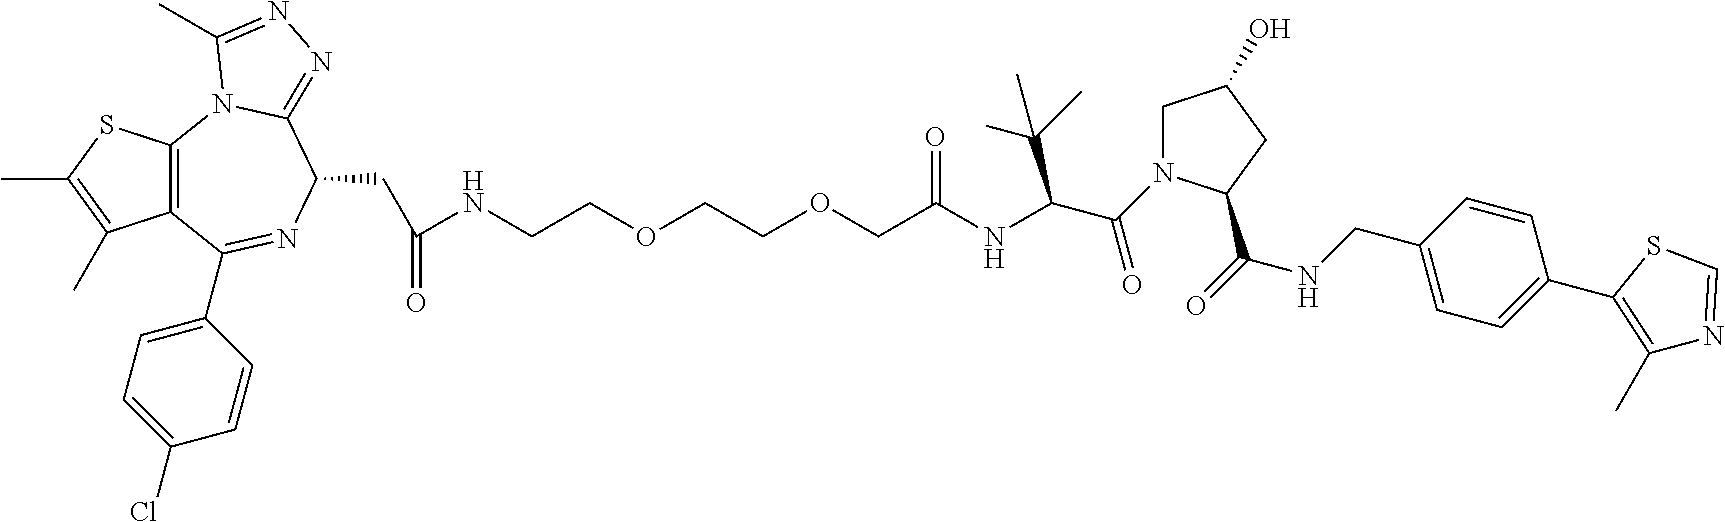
C12=C(SC(C)=C1C)N1C(=NN=C1C)C(CC(NCCOCCOCC(NC(C(N1CC(O)CC1C(=O)NCC1=CC=C(C3=C(C)N=CS3)C=C1)=O)C(C)(C)C)=O)=O)N=C2C1=CC=C(Cl)C=C1
